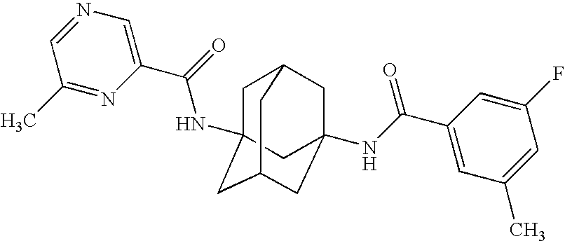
C1C2(NC(C3=CN=CC(C)=N3)=O)CC3CC(NC(C4=CC(C)=CC(F)=C4)=O)(CC1C3)C2
